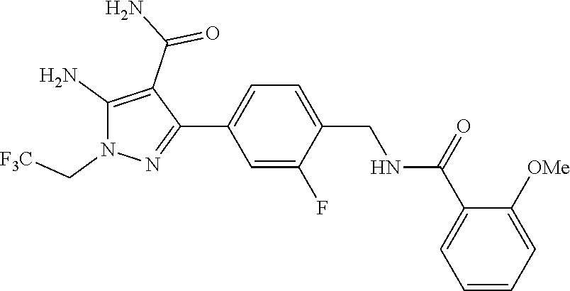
C1(F)=CC(C2=NN(C[F3C])C(N)=C2C(N)=O)=CC=C1CNC(C1=CC=CC=C1[OMe])=O
